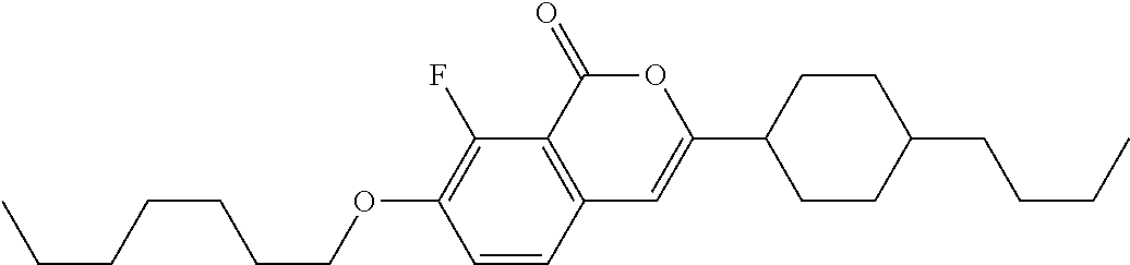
C1=CC2=C(C(F)=C1OCCCCCCC)C(=O)OC(C1CCC(CCCC)CC1)=C2
